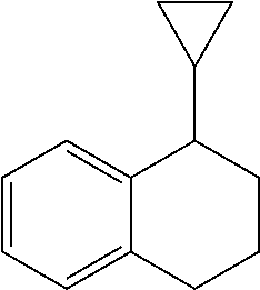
C1=CC=C2C(=C1)C(C1CC1)CCC2
